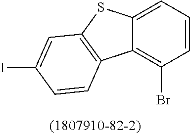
C12=C(Br)C=CC=C1SC1=C2C=CC(I)=C1
